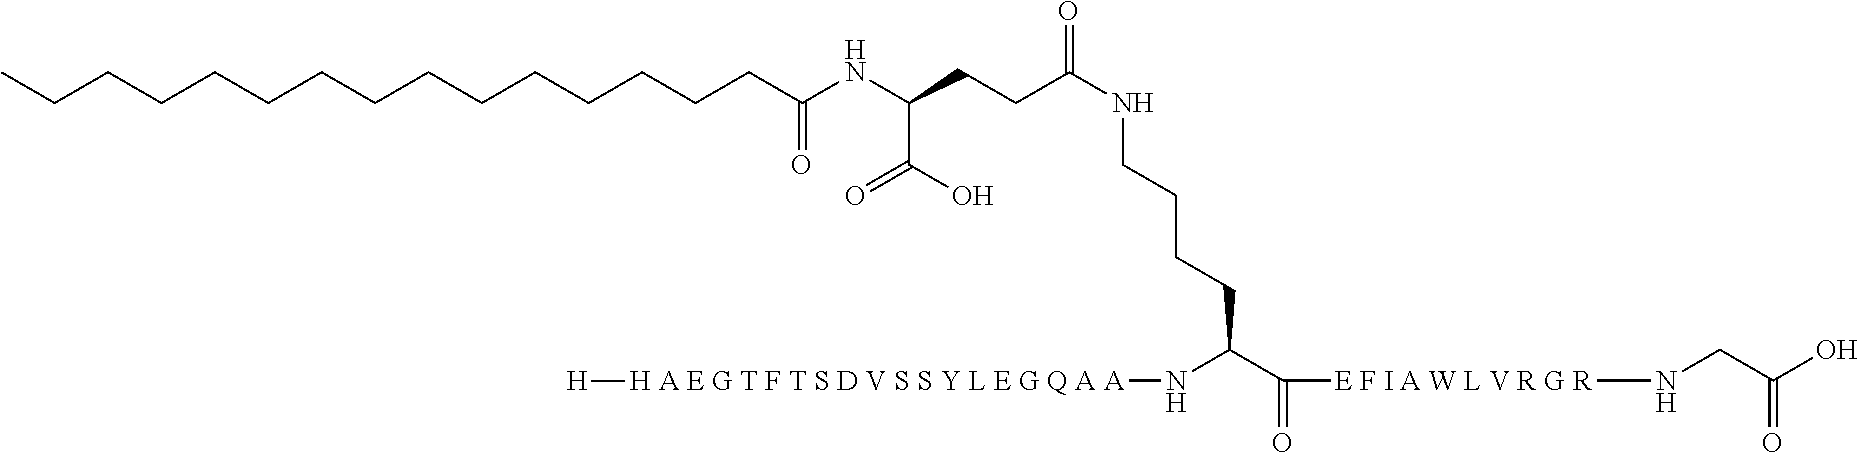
CCCCCCCCCCCCCCCC(NC(C(O)=O)CCC(NCCCCC(C(=O)[E F I A W L V R G R]NCC(O)=O)N[H A E G T F T S D V S S Y L E G Q A A][H])=O)=O
